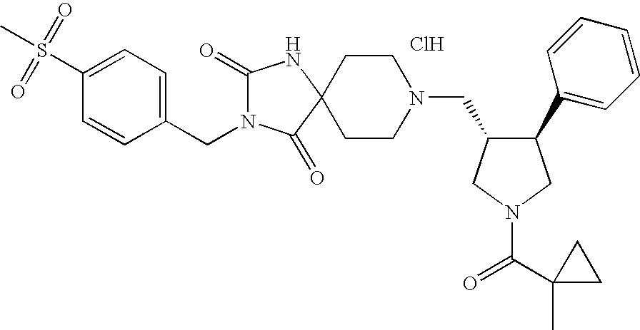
C1(S(=O)(C)=O)=CC=C(CN2C(=O)NC3(C2=O)CCN(CC2C(C4=CC=CC=C4)CN(C(=O)C4(C)CC4)C2)CC3)C=C1.Cl
